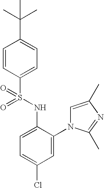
C1=CC(S(NC2=CC=C(Cl)C=C2N2C=C(C)N=C2C)(=O)=O)=CC=C1C(C)(C)C
